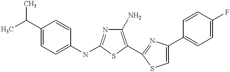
C1(N)=C(C2=NC(C3=CC=C(F)C=C3)=CS2)SC(NC2=CC=C(C(C)C)C=C2)=N1
